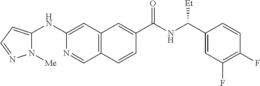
C12=C(C=C(NC3=CC=NN3[Me])N=C1)C=C(C(NC(C1=CC(F)=C(F)C=C1)[Et])=O)C=C2
